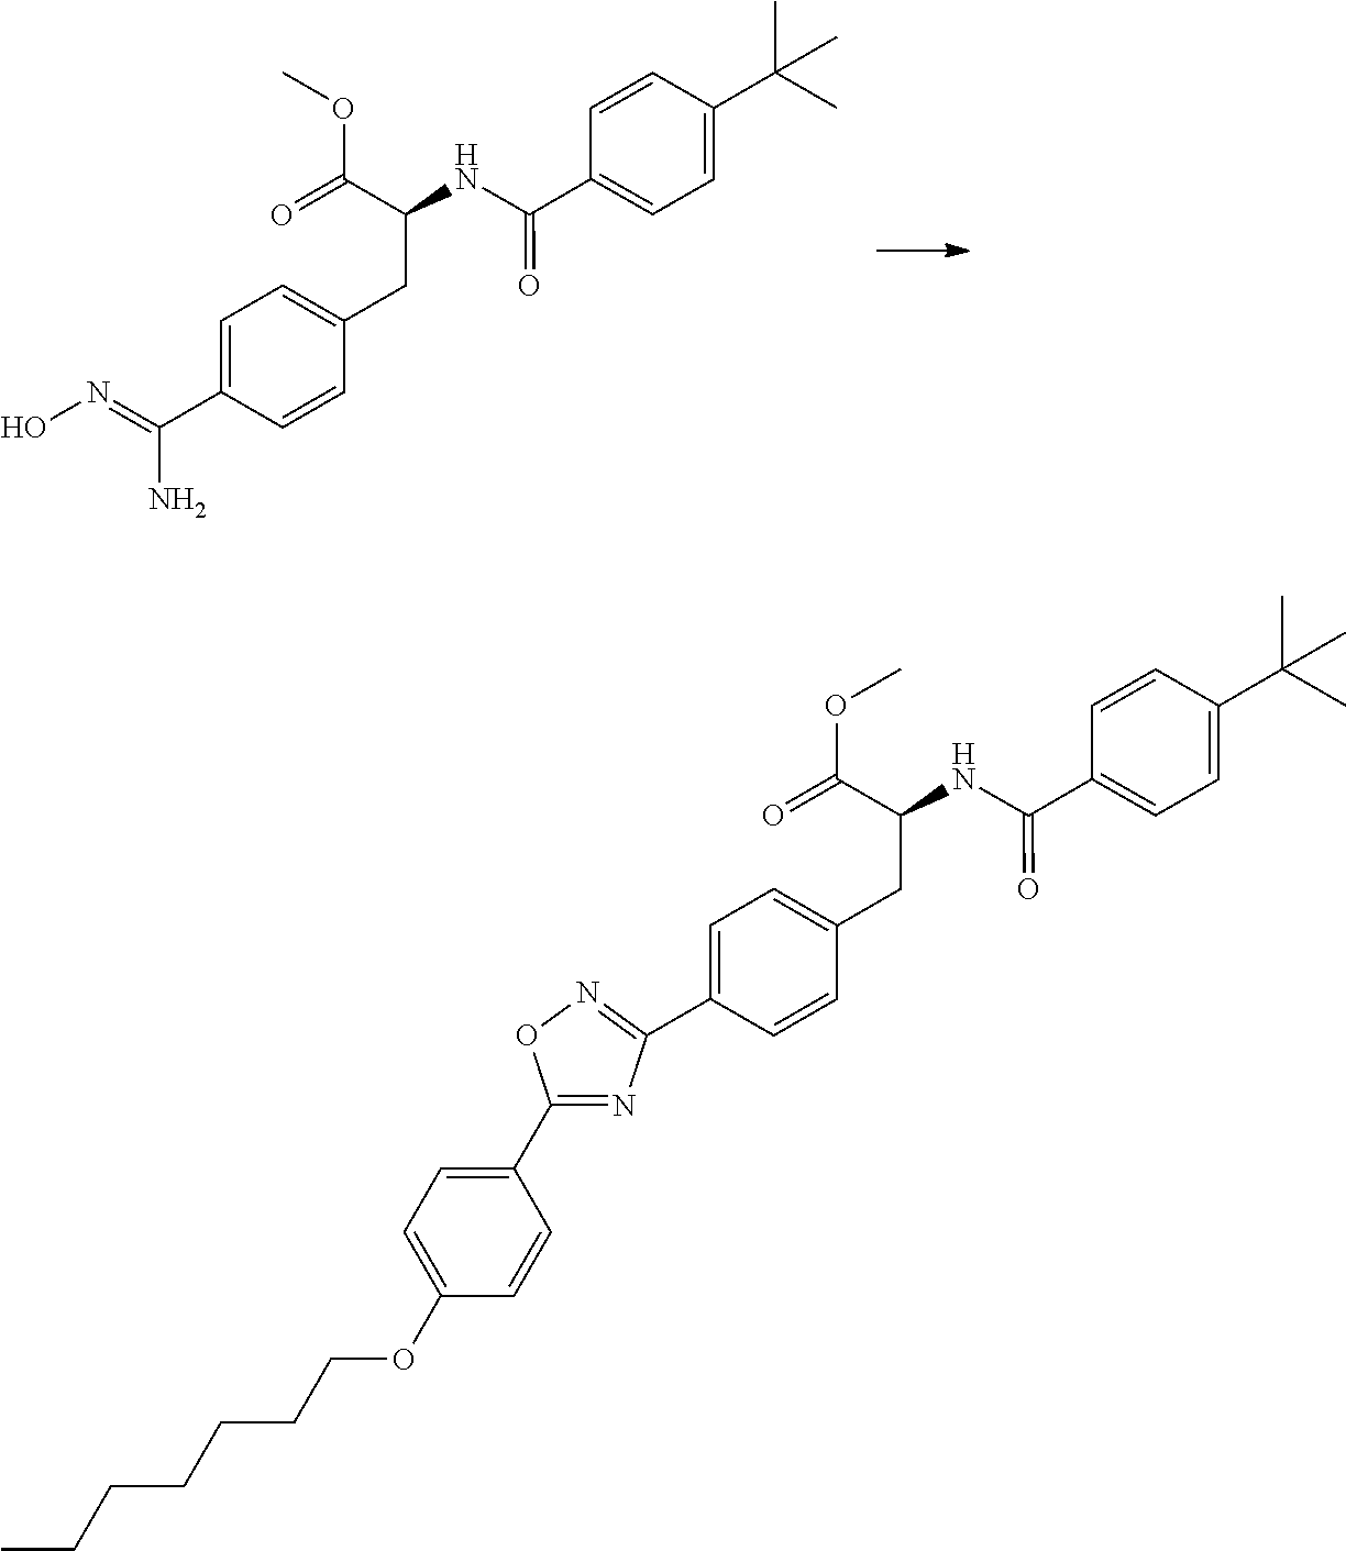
C1=C(C(=NO)N)C=CC(CC(C(OC)=O)NC(C2=CC=C(C(C)(C)C)C=C2)=O)=C1.C1=C(C2=NOC(C3=CC=C(OCCCCCCC)C=C3)=N2)C=CC(CC(C(OC)=O)NC(C2=CC=C(C(C)(C)C)C=C2)=O)=C1
